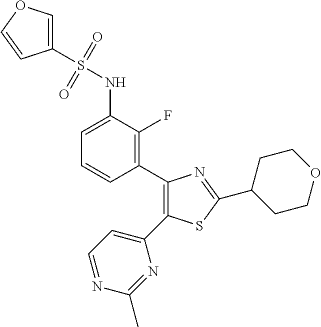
C1(C2=C(F)C(NS(C3=COC=C3)(=O)=O)=CC=C2)=C(C2=CC=NC(C)=N2)SC(C2CCOCC2)=N1
